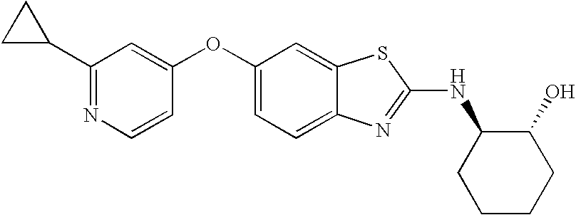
N1=C(C2CC2)C=C(OC2=CC=C3C(=C2)SC(NC2CCCCC2O)=N3)C=C1
